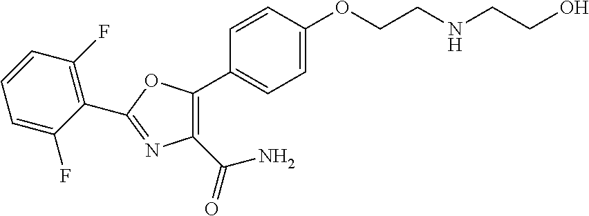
C1=C(OCCNCCO)C=CC(C2=C(C(=O)N)N=C(C3=C(F)C=CC=C3F)O2)=C1
